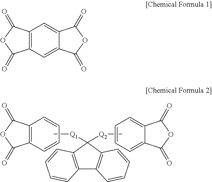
C12=C(C=CC=C1)C(=O)OC2=O.C1=CC=C2C(=C1)C(=O)OC2=O.C12=C(C=CC=C1)C([Q1]C)([Q2]C)C1=C2C=CC=C1.C12=C(C=C3C(=C1)C(=O)OC3=O)C(=O)OC2=O
